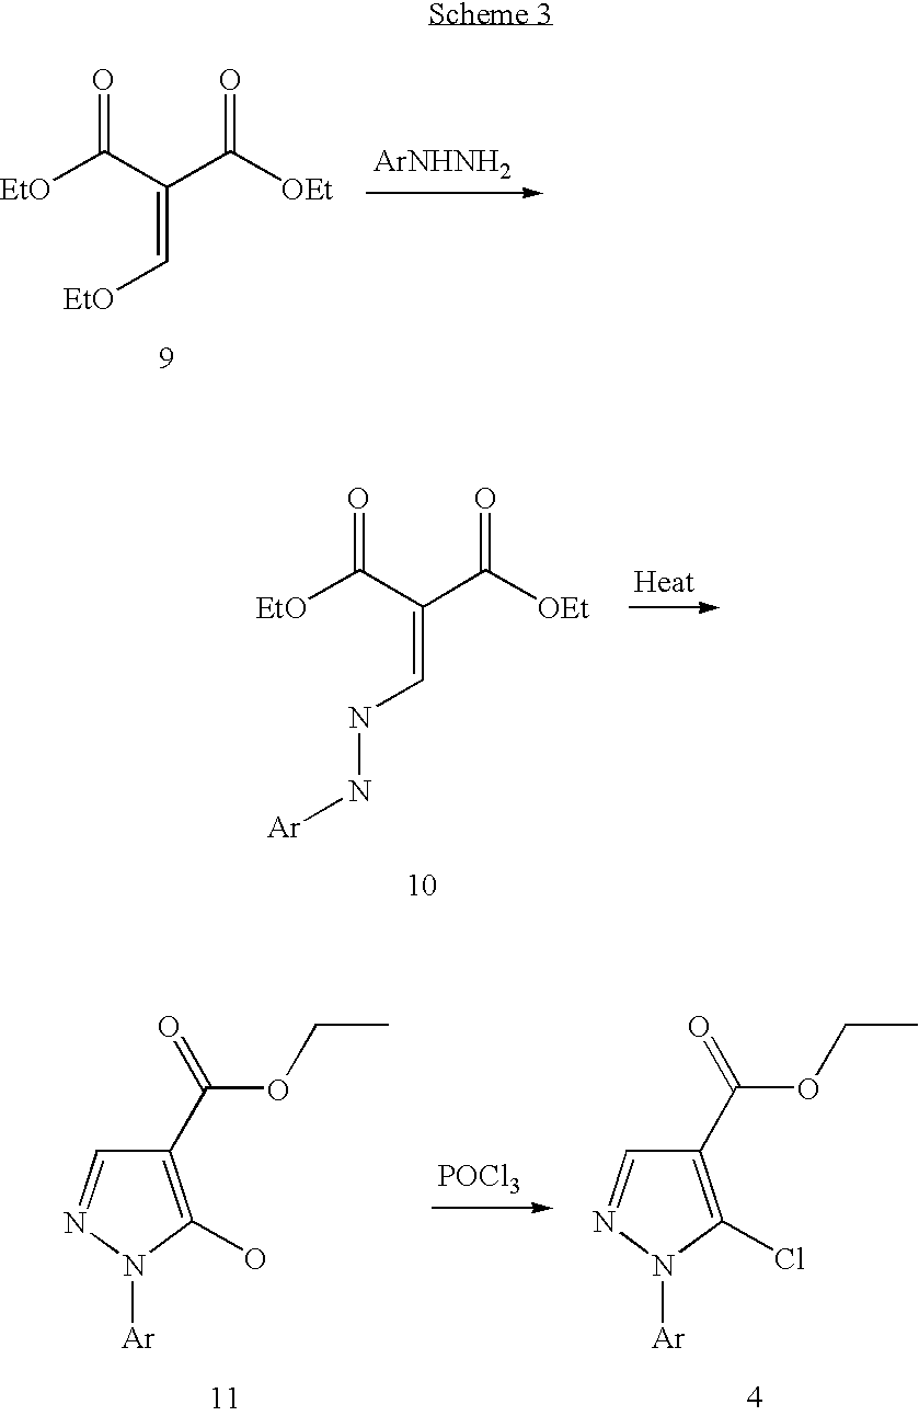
[EtO]C(C(C([OEt])=O)=C[EtO])=O.[ArNHNH2].[EtO]C(C(C([OEt])=O)=CNN[Ar])=O.C1(C(OCC)=O)=C(O)N([Ar])N=C1.[POCl3].C1(C(OCC)=O)=C(Cl)N([Ar])N=C1
